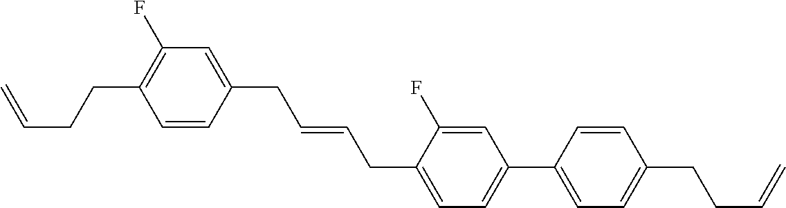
C1=CC(CC=CCC2=CC=C(C3=CC=C(CCC=C)C=C3)C=C2F)=CC(F)=C1CCC=C
